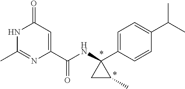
C1(C(NC2(C3=CC=C(C(C)C)C=C3)CC2C)=O)=CC(=O)NC(C)=N1
